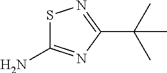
NC1=NC(C(C)(C)C)=NS1
